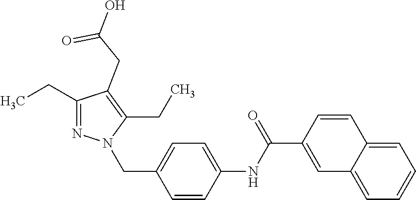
C1(CC)=NN(CC2=CC=C(NC(C3=CC4=CC=CC=C4C=C3)=O)C=C2)C(CC)=C1CC(=O)O
